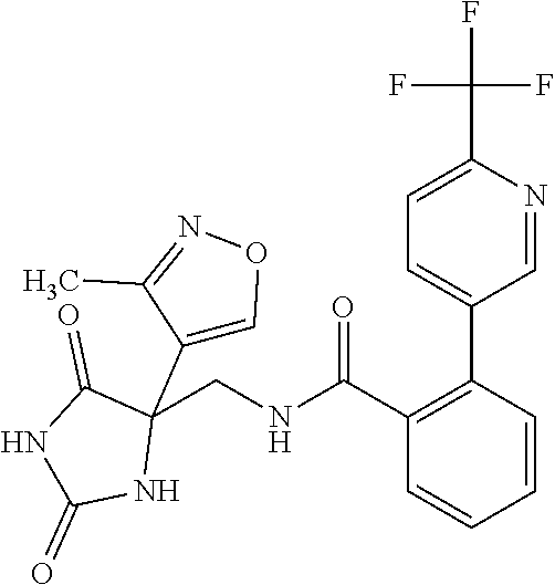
C1(C(=O)NCC2(C3=CON=C3C)C(=O)NC(=O)N2)=C(C2=CC=C(C(F)(F)F)N=C2)C=CC=C1
